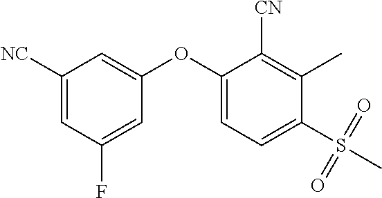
C1([NC])=CC(F)=CC(OC2=CC=C(S(C)(=O)=O)C(C)=C2[CN])=C1
